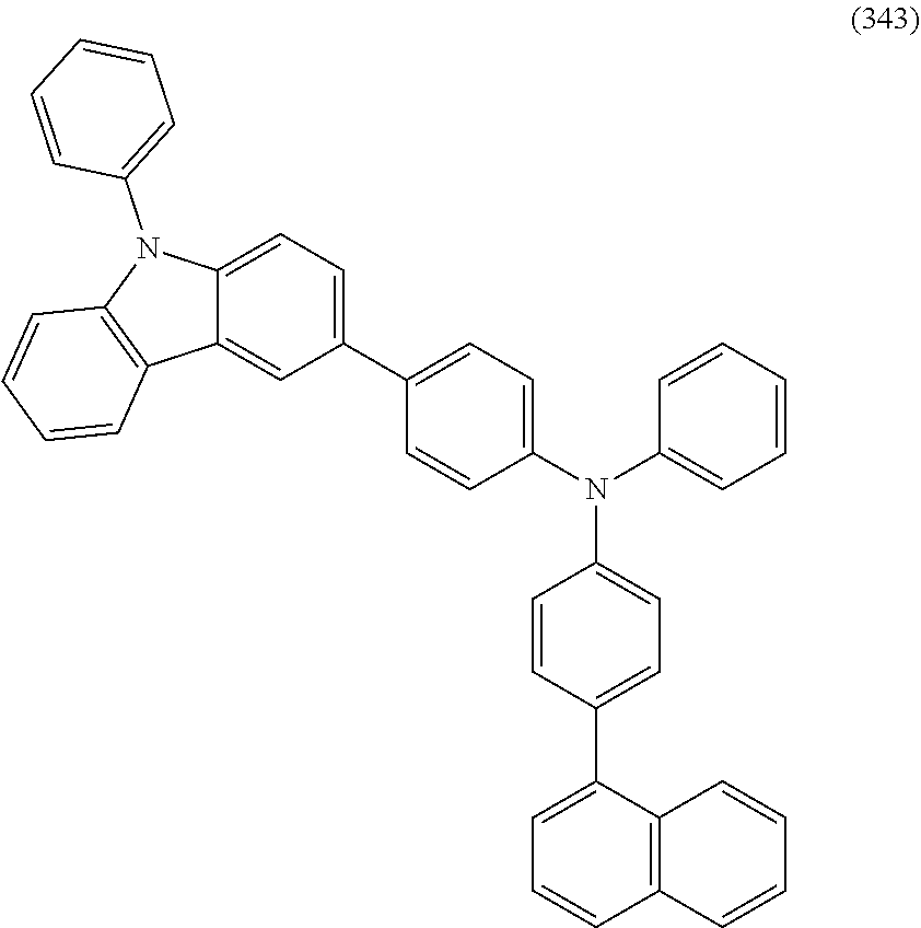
N(C1=CC=C(C2=CC=CC3=C2C=CC=C3)C=C1)(C1=CC=C(C2=CC=C3C(=C2)C2=C(N3C3=CC=CC=C3)C=CC=C2)C=C1)C1=CC=CC=C1
